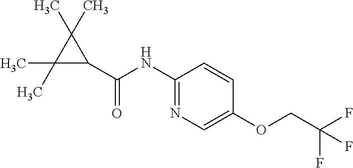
C1(C)(C)C(C(=O)NC2=NC=C(OCC(F)(F)F)C=C2)C1(C)C
